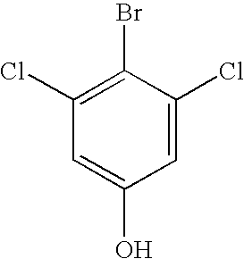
C1(Cl)=C(Br)C(Cl)=CC(O)=C1
